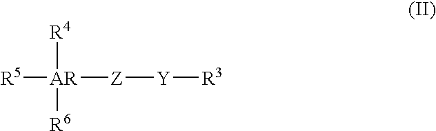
[R5][AR]([Z][Y][R3])([R4])[R6]
